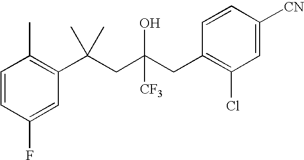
C1(F)=CC(C(CC(CC2=C(Cl)C=C([CN])C=C2)([CF3])O)(C)C)=C(C)C=C1
